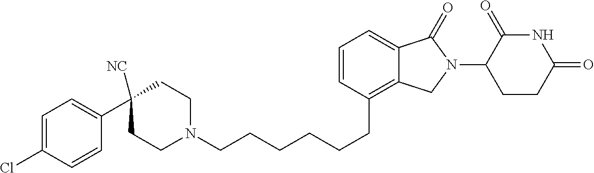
C(CCCC1=C2C(=CC=C1)C(=O)N(C1C(=O)NC(=O)CC1)C2)CCN1CCC([NC])(C2=CC=C(Cl)C=C2)CC1
